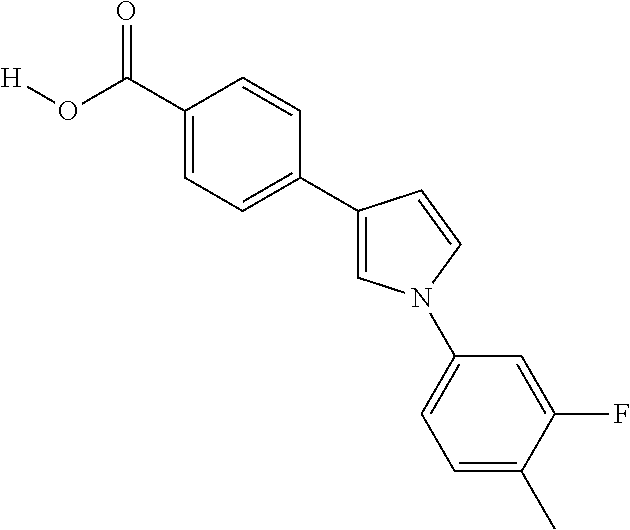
C1(C(O[H])=O)=CC=C(C2=CN(C3=CC=C(C)C(F)=C3)C=C2)C=C1
